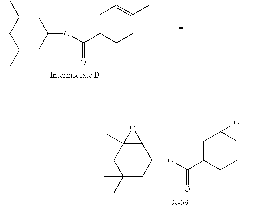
C1(C)(C)CC(OC(C2CCC(C)=CC2)=O)C=C(C)C1.C1(C)(C)CC(OC(C2CCC3(C)C(C2)O3)=O)C2C(C)(C1)O2
